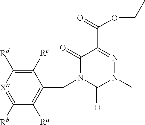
C1([Re])=C([Rd])[Xa]=C([Rb])C([Ra])=C1CN1C(=O)N(C)N=C(C(OCC)=O)C1=O
